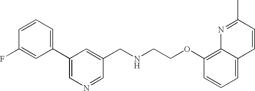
C1=CC=C(C2=CN=CC(CNCCOC3=C4C(=CC=C3)C=CC(C)=N4)=C2)C=C1F
